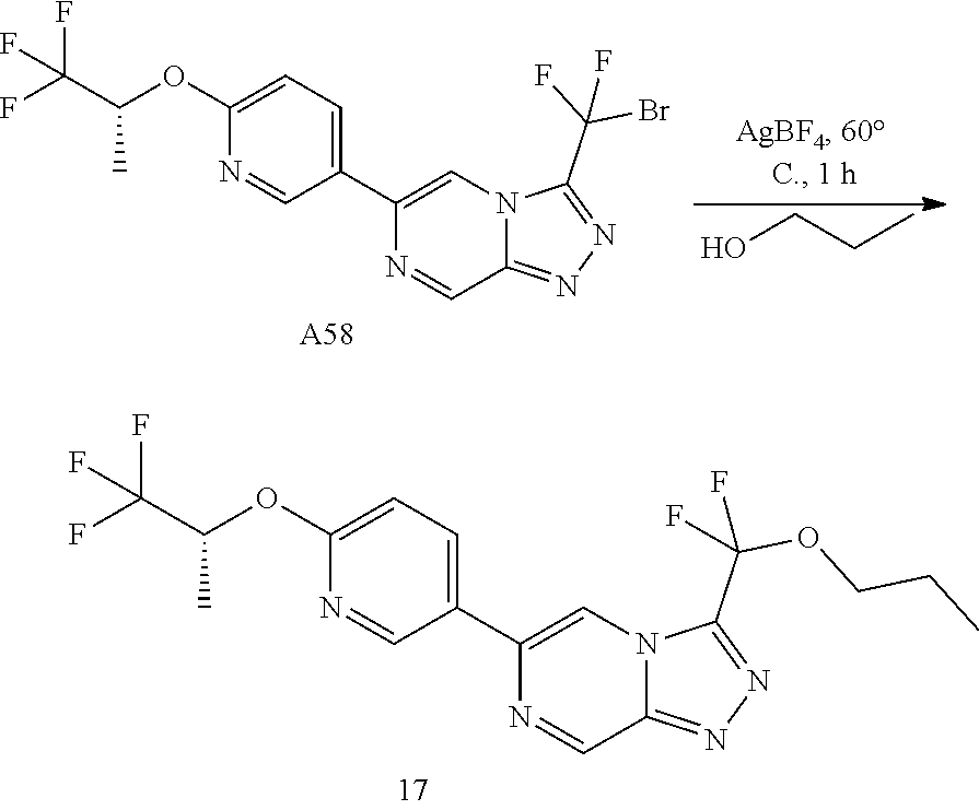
OCCC.C1(OC(C)C(F)(F)F)=CC=C(C2=CN3C(=NN=C3C(F)(Br)F)C=N2)C=N1.[A58].C1(OC(C)C(F)(F)F)=CC=C(C2=CN3C(=NN=C3C(OCCC)(F)F)C=N2)C=N1
